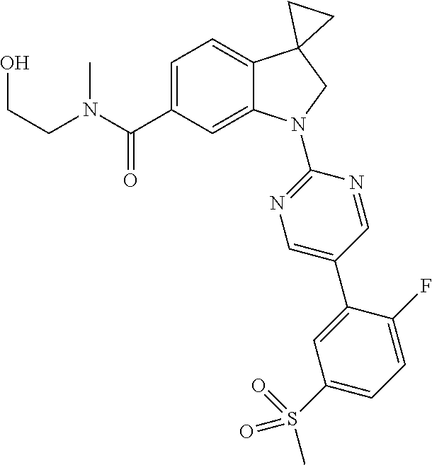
C(C1=CC=C2C(=C1)N(C1=NC=C(C3=CC(S(=O)(=O)C)=CC=C3F)C=N1)CC21CC1)(=O)N(C)CCO
